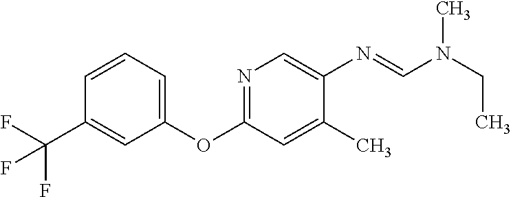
N1=C(OC2=CC=CC(C(F)(F)F)=C2)C=C(C)C(N=CN(C)CC)=C1
